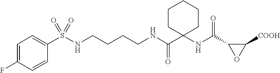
C1=C(F)C=CC(S(NCCCCNC(=O)C2(NC(=O)C3OC3[COOH])CCCCC2)(=O)=O)=C1
